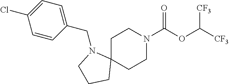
C1C2(CCN(C(OC([CF3])[CF3])=O)C1)N(CC1=CC=C(Cl)C=C1)CCC2
